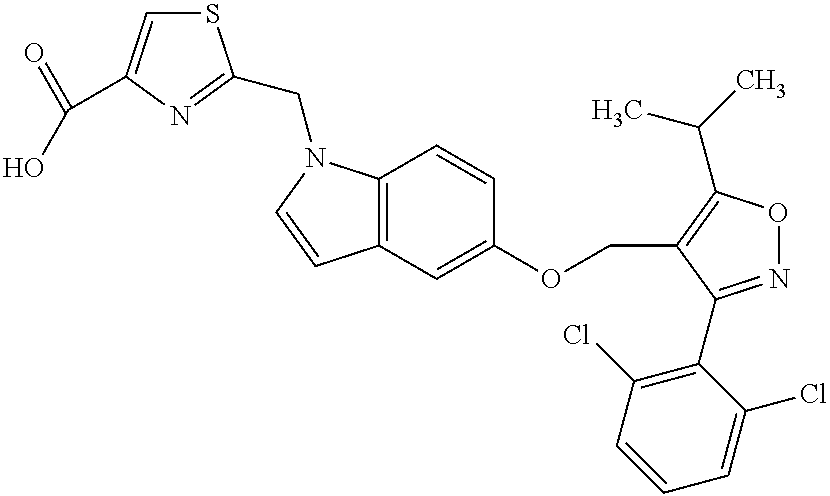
C12=C(C=C(OCC3=C(C(C)C)ON=C3C3=C(Cl)C=CC=C3Cl)C=C1)C=CN2CC1=NC(C(=O)O)=CS1
